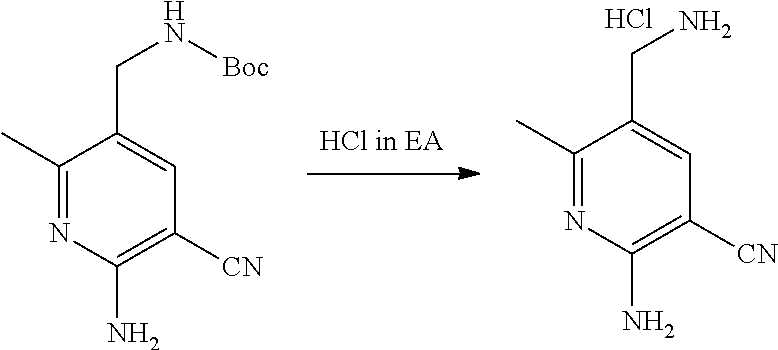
NC1=C([CN])C=C(CN)C(C)=N1.Cl.NC1=C([CN])C=C(CN[Boc])C(C)=N1
